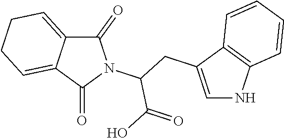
C1(=O)C2=CCCC=C2C(=O)N1C(CC1=CNC2=C1C=CC=C2)C(O)=O
